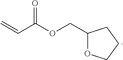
C=CC(OCC1OCCC1)=O
